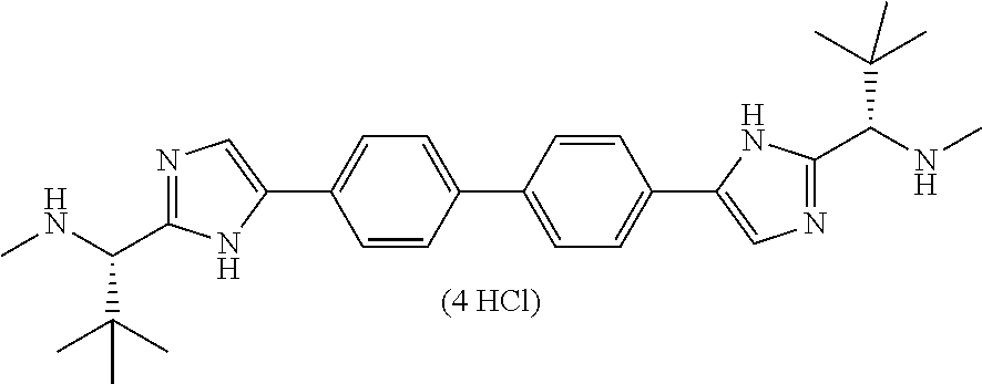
CNC(C1=NC=C(C2=CC=C(C3=CC=C(C4=CN=C(C(NC)C(C)(C)C)N4)C=C3)C=C2)N1)C(C)(C)C
